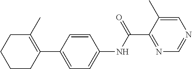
C1(C)=C(C2=CC=C(NC(C3=NC=NC=C3C)=O)C=C2)CCCC1
